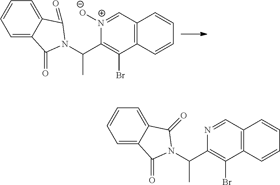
C12=C(C=[N+]([O-])C(C(C)N3C(=O)C4=CC=CC=C4C3=O)=C1Br)C=CC=C2.C12=C(C=NC(C(C)N3C(=O)C4=CC=CC=C4C3=O)=C1Br)C=CC=C2
